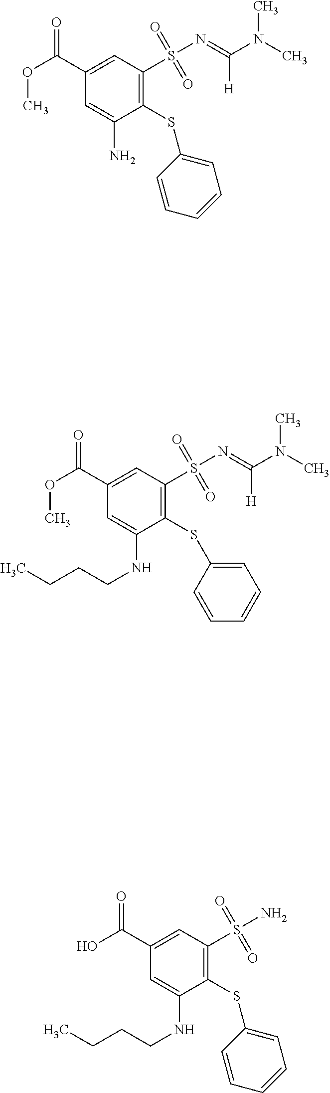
C1(C(OC)=O)=CC(S(N=C(N(C)C)[H])(=O)=O)=C(SC2=CC=CC=C2)C(NCCCC)=C1.C1(C(OC)=O)=CC(S(N=C(N(C)C)[H])(=O)=O)=C(SC2=CC=CC=C2)C(N)=C1.C1(C(O)=O)=CC(S(N)(=O)=O)=C(SC2=CC=CC=C2)C(NCCCC)=C1
